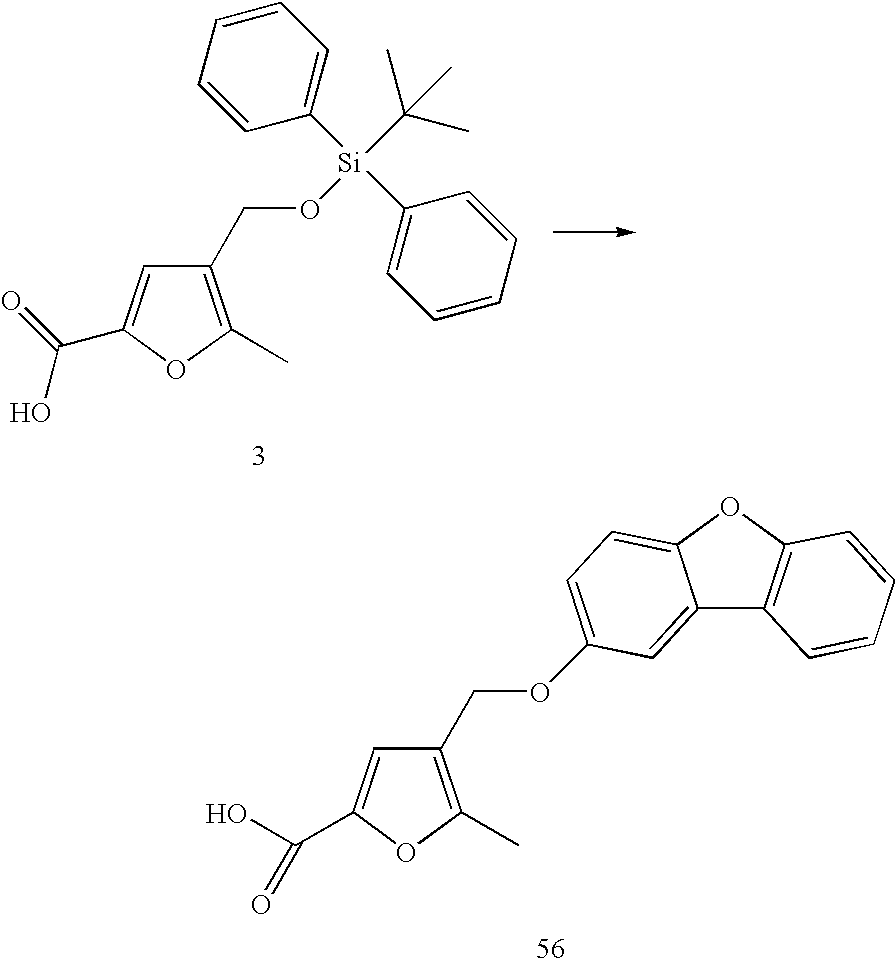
C1=CC=CC([Si](C2=CC=CC=C2)(C(C)(C)C)OCC2=C(C)OC(C(=O)O)=C2)=C1.C(C1=C(C)OC(C(O)=O)=C1)OC1=CC=C2C(=C1)C1=C(O2)C=CC=C1
